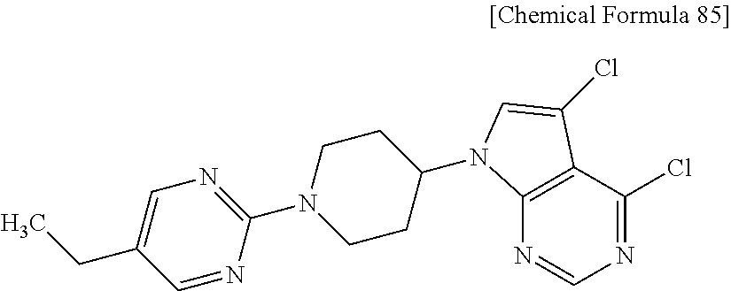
N1=C(Cl)C2=C(N=C1)N(C1CCN(C3=NC=C(CC)C=N3)CC1)C=C2Cl
